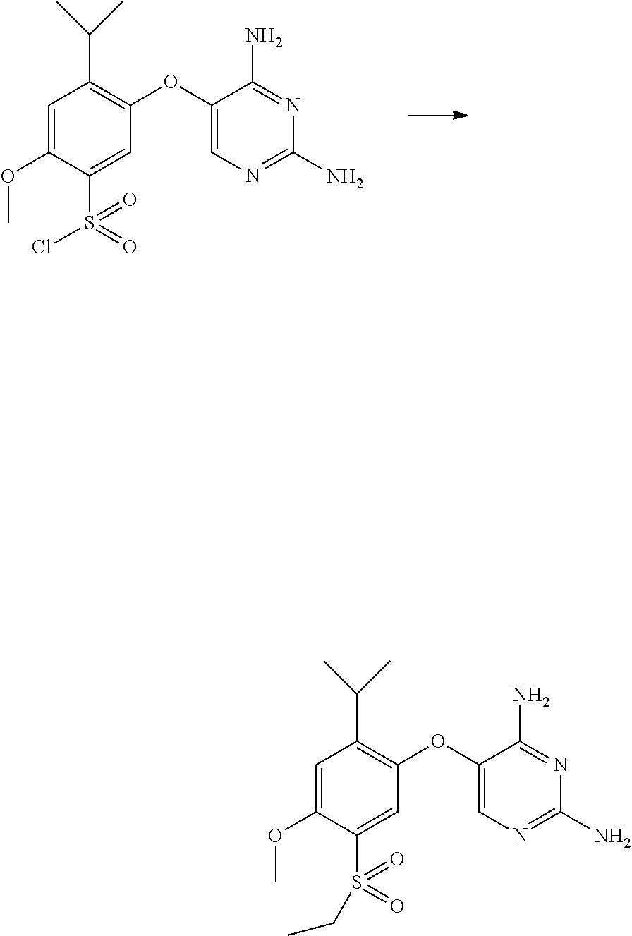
C1=C(OC)C(S(=O)(Cl)=O)=CC(OC2=CN=C(N)N=C2N)=C1C(C)C.C1=C(OC)C(S(=O)(=O)CC)=CC(OC2=CN=C(N)N=C2N)=C1C(C)C
